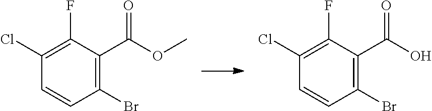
C1(Cl)=C(F)C(C(OC)=O)=C(Br)C=C1.C1(Cl)=C(F)C(C(O)=O)=C(Br)C=C1
